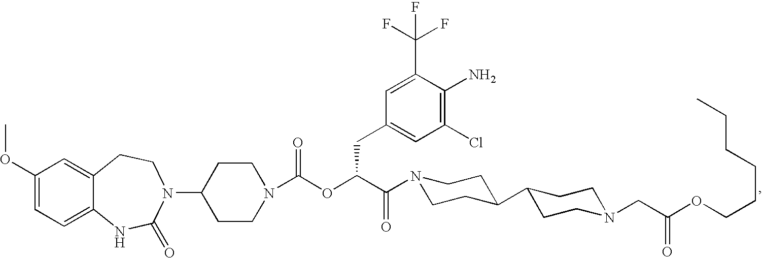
C1(OC)=CC=C2C(=C1)CCN(C1CCN(C(OC(C(=O)N3CCC(C4CCN(CC(OCCCCCC)=O)CC4)CC3)CC3=CC(Cl)=C(N)C(C(F)(F)F)=C3)=O)CC1)C(=O)N2
